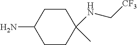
C1CC(NC[CF3])(C)CCC1N
